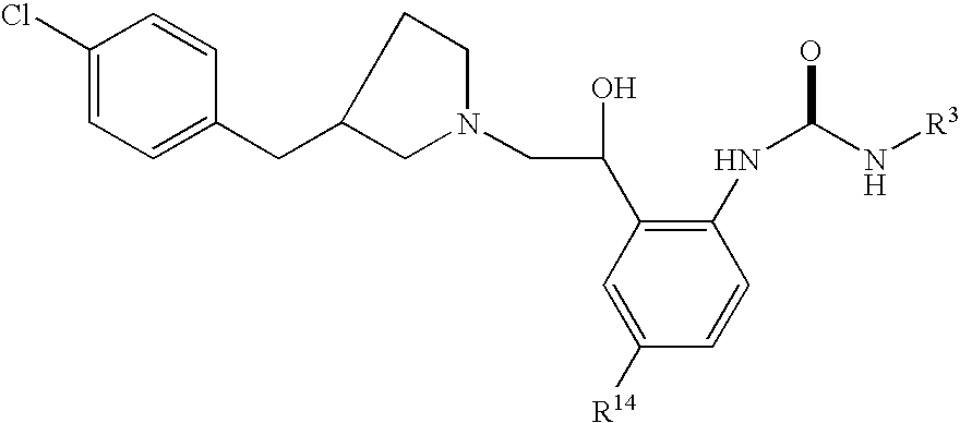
C1([R14])=CC(C(CN2CCC(CC3=CC=C(Cl)C=C3)C2)O)=C(NC(N[R3])O)C=C1
